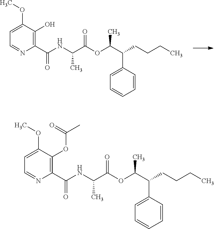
C(CCC)C(C(OC(C(NC(C1=C(OC(C)=O)C(OC)=CC=N1)=O)C)=O)C)C1=CC=CC=C1.C(CCC)C(C(OC(C(NC(C1=C(O)C(OC)=CC=N1)=O)C)=O)C)C1=CC=CC=C1
